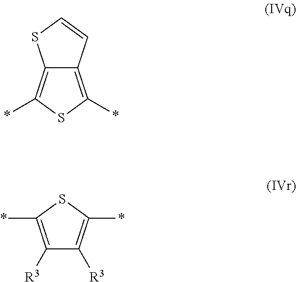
C12=C(*)SC(*)=C1C=CS2.C1([R3])=C(*)SC(*)=C1[R3]
